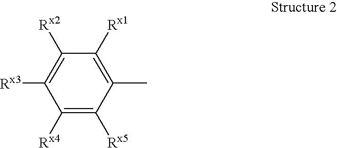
C1([Rx4])=C([Rx5])C(C)=C([Rx1])C([Rx2])=C1[Rx3]
